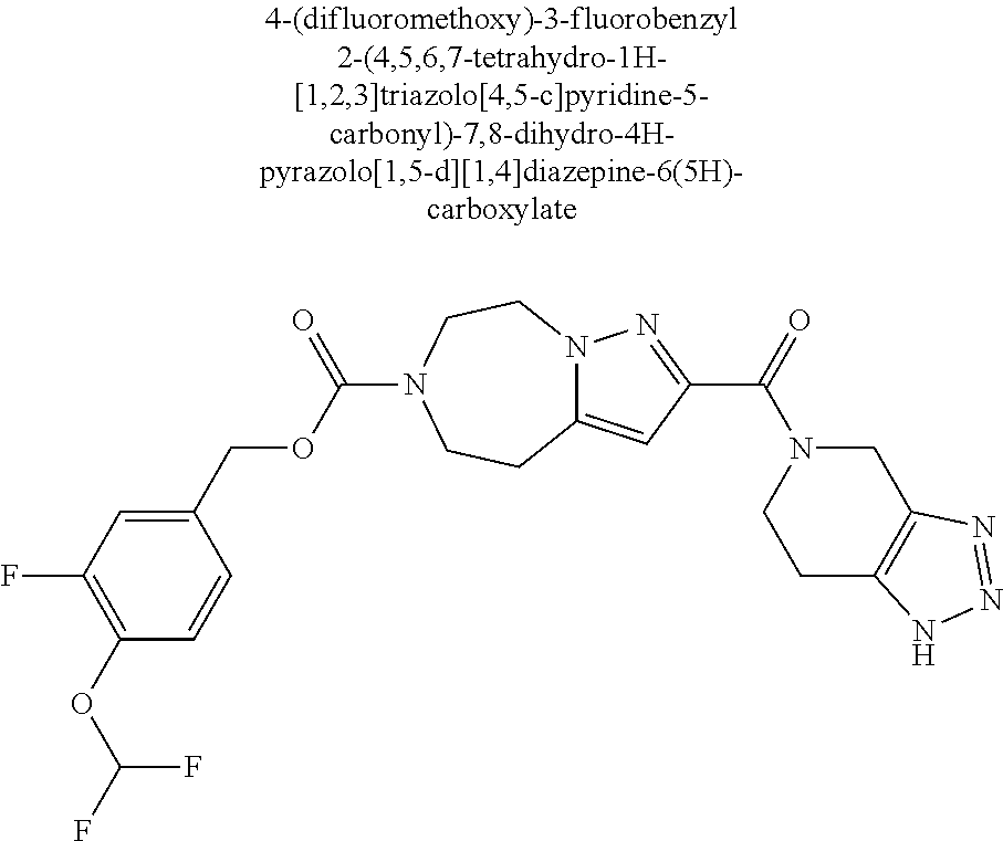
C1(OC(F)F)=C(F)C=C(COC(=O)N2CCN3C(=CC(C(N4CCC5=C(C4)N=NN5)=O)=N3)CC2)C=C1
